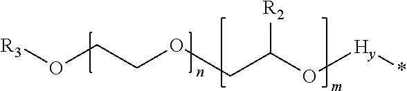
[R3]OCCOCC(O[Hy]*)[R2]
